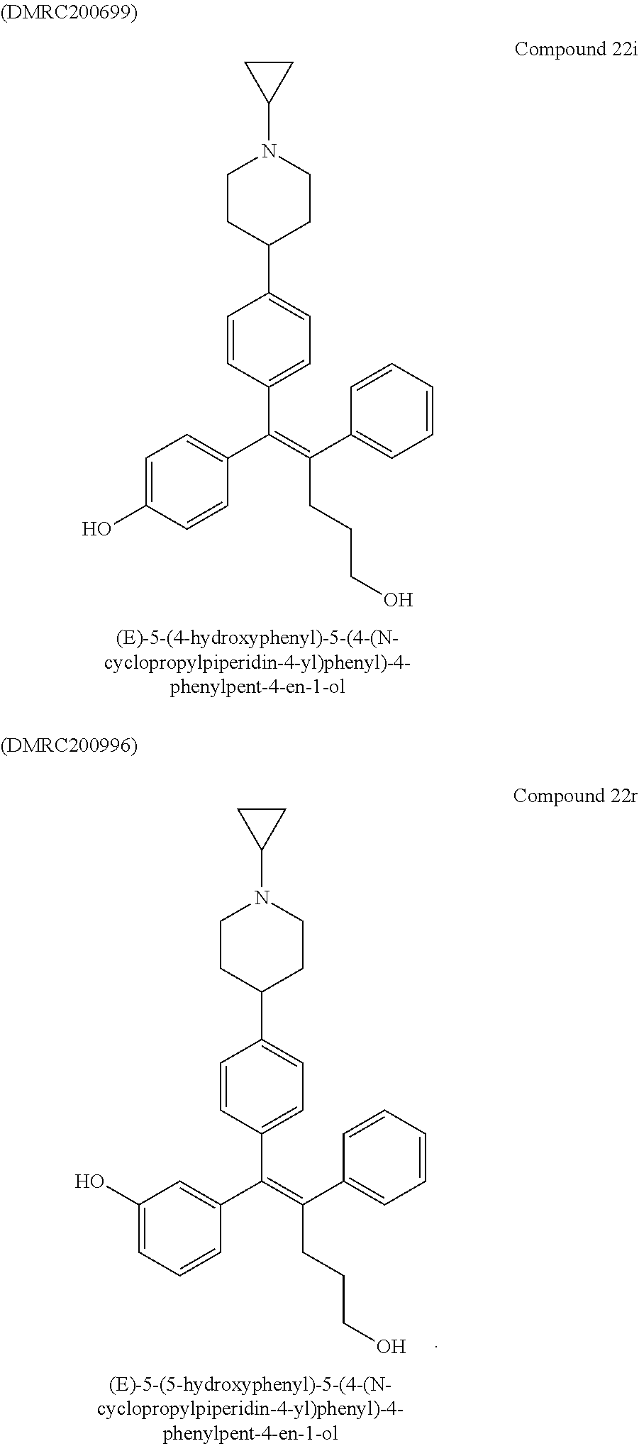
C1(C(=C(C2=CC=C(O)C=C2)C2=CC=C(C3CCN(C4CC4)CC3)C=C2)CCCO)=CC=CC=C1.C1(C(=C(C2=CC(O)=CC=C2)C2=CC=C(C3CCN(C4CC4)CC3)C=C2)CCCO)=CC=CC=C1
